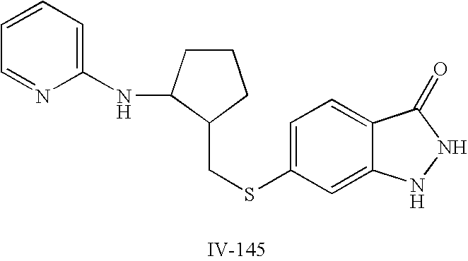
C1=C(SCC2CCCC2NC2=CC=CC=N2)C=C2C(=C1)C(=O)NN2
